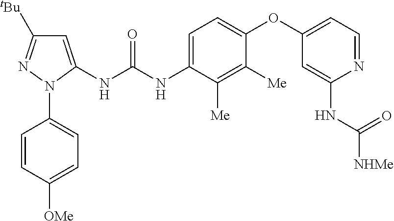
C1=CC([OMe])=CC=C1N1C(NC(NC2=CC=C(OC3=CC=NC(NC([NHMe])=O)=C3)C([Me])=C2[Me])=O)=CC([tBu])=N1
